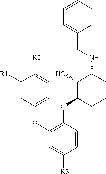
C1=CC=CC(CNC2C(O)C(OC3=C(OC4=CC=C([R2])C([R1])=C4)C=C([R3])C=C3)CCC2)=C1
